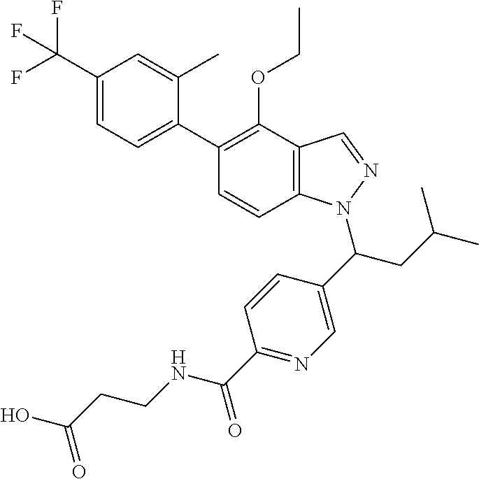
C1(C(F)(F)F)=CC=C(C2=C(OCC)C3=C(C=C2)N(C(C2=CN=C(C(NCCC(O)=O)=O)C=C2)CC(C)C)N=C3)C(C)=C1
